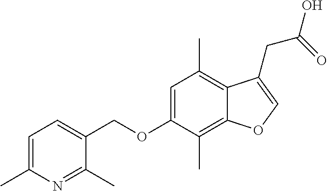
C(OC1=CC(C)=C2C(=C1C)OC=C2CC(O)=O)C1=CC=C(C)N=C1C
